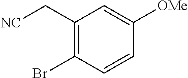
C1(C[NC])=C(Br)C=CC([OMe])=C1
